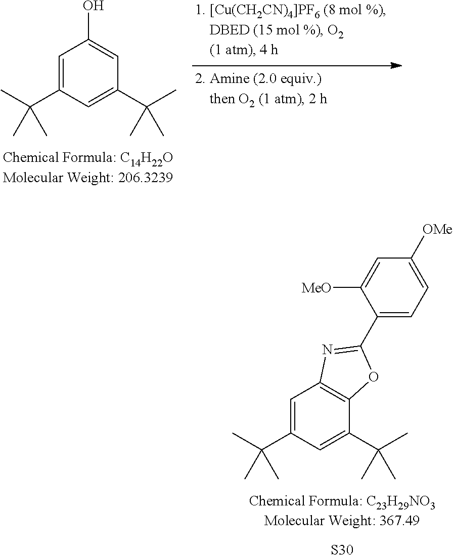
C1=C(C(C)(C)C)C=C(C(C)(C)C)C2=C1N=C(C1=CC=C([OMe])C=C1[MeO])O2.[S30].C1=C(C(C)(C)C)C=C(C(C)(C)C)C=C1O
